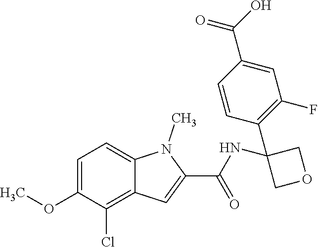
C1=C(OC)C(Cl)=C2C(=C1)N(C)C(C(=O)NC1(C3=C(F)C=C(C(O)=O)C=C3)COC1)=C2
